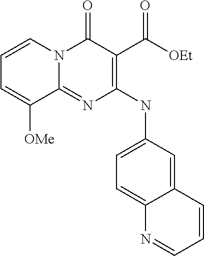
C12=NC(NC3=CC=C4C(=C3)C=CC=N4)=C(C([OEt])=O)C(=O)N1C=CC=C2[OMe]
